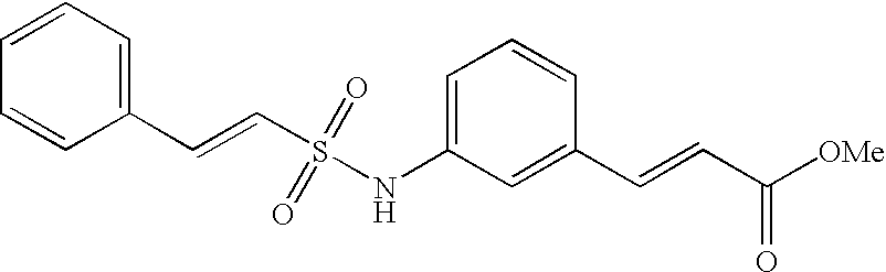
C1=C(NS(C=CC2=CC=CC=C2)(=O)=O)C=C(C=CC(=O)[OMe])C=C1
